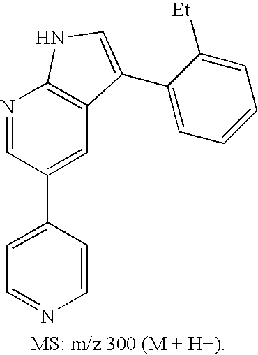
C1=C(C2=CC3=C(N=C2)NC=C3C2=CC=CC=C2[Et])C=CN=C1
